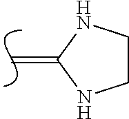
C=C1NCCN1
